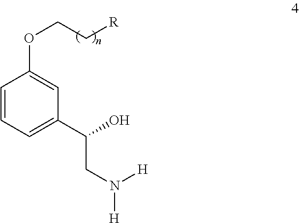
C1=CC=C(C(O)CN([H])[H])C=C1OCC[R]
